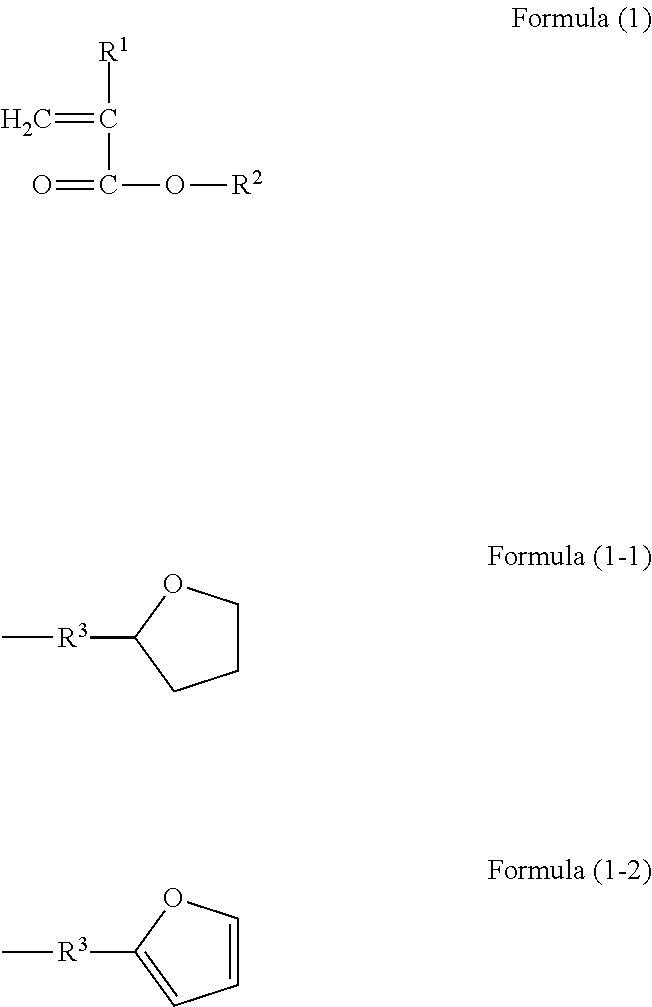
C[R3]C1CCCO1.C[R3]C1=CC=CO1.[R1]C(=C)C(O[R2])=O
